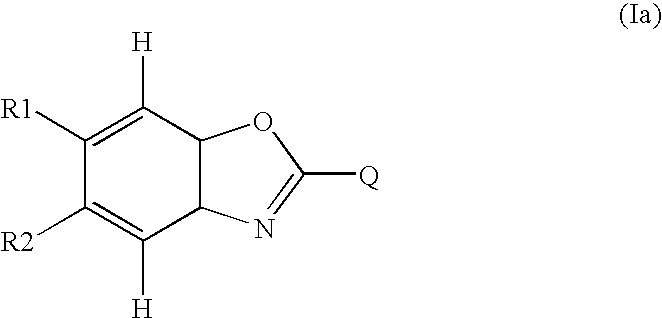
[R2]C1=C([H])C2C(C([H])=C1[R1])OC([Q])=N2
